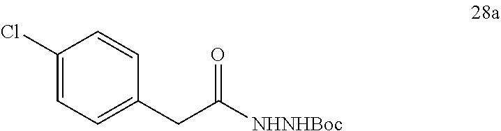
ClC1=CC=C(CC([NHNHBoc])=O)C=C1
